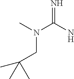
N=C(N)N(C)CC(C)(C)C
